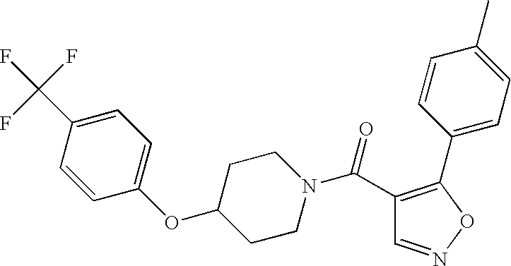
C1(C(=O)N2CCC(OC3=CC=C(C(F)(F)F)C=C3)CC2)=C(C2=CC=C(C)C=C2)ON=C1
